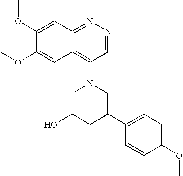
C1=NN=C2C(=C1N1CC(O)CC(C3=CC=C(OC)C=C3)C1)C=C(OC)C(OC)=C2
